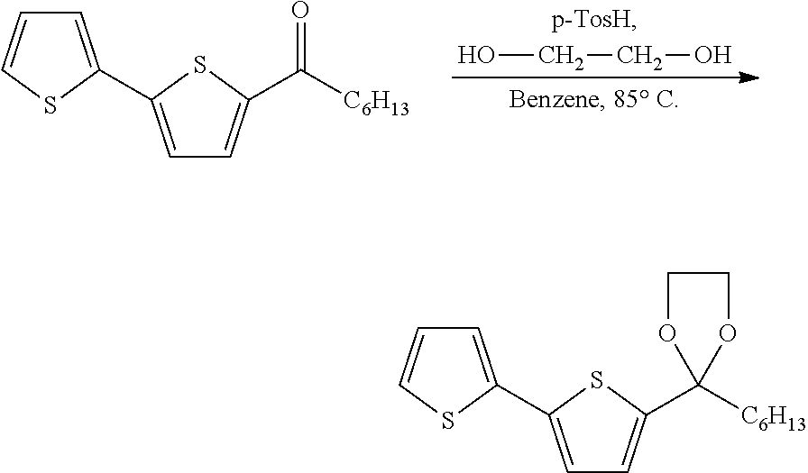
OCCO.C1=CSC(C2=CC=C(C([C6H13])=O)S2)=C1.C1=CSC(C2=CC=C(C3([C6H13])OCCO3)S2)=C1
